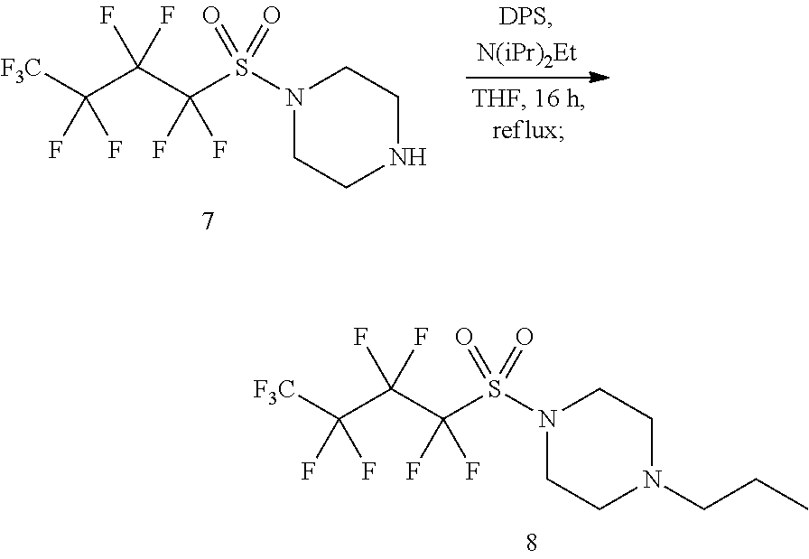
C(F)(F)(C([F3C])(F)F)C(F)(F)S(=O)(=O)N1CCN(CCC)CC1.C(F)(F)(C([F3C])(F)F)C(F)(F)S(=O)(=O)N1CCNCC1
